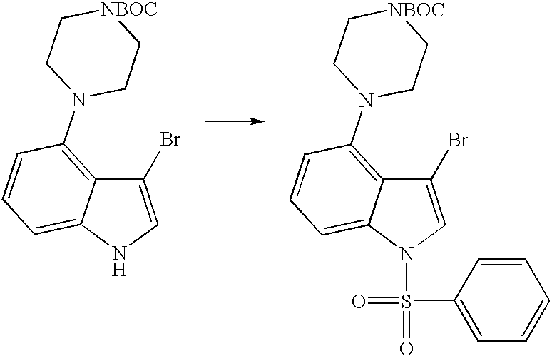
N1C=C(Br)C2=C(N3CC[NBOC]CC3)C=CC=C12.N1(S(=O)(C2=CC=CC=C2)=O)C=C(Br)C2=C(N3CC[NBOC]CC3)C=CC=C12
